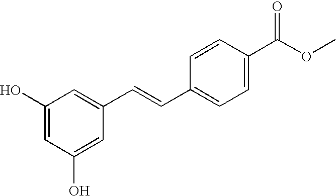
C1(O)=CC(O)=CC(C=CC2=CC=C(C(OC)=O)C=C2)=C1
